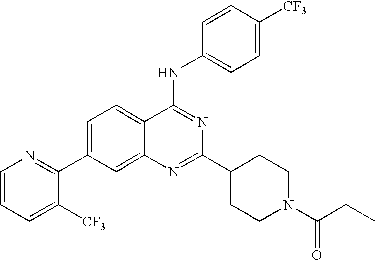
C1=CC=C([CF3])C(C2=CC=C3C(=C2)N=C(C2CCN(C(CC)=O)CC2)N=C3NC2=CC=C([CF3])C=C2)=N1
